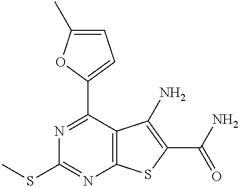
N1=C(C2=CC=C(C)O2)C2=C(N=C1SC)SC(C(N)=O)=C2N
